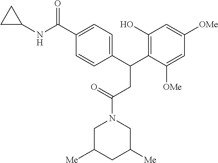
C1C([Me])CC([Me])CN1C(=O)CC(C1=C(O)C=C([OMe])C=C1[OMe])C1=CC=C(C(NC2CC2)=O)C=C1
